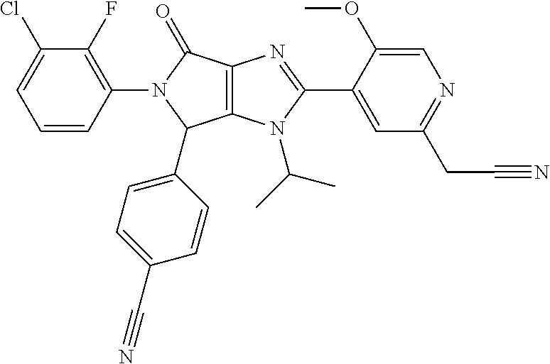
C12=C(N(C(C)C)C(C3=CC(CC#N)=NC=C3OC)=N1)C(C1=CC=C(C#N)C=C1)N(C1=C(F)C(Cl)=CC=C1)C2=O
